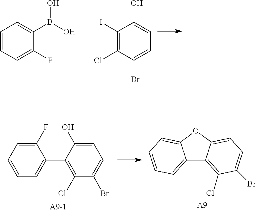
C1=CC=C(F)C(B(O)O)=C1.C1(I)=C(Cl)C(Br)=CC=C1O.C1(F)=CC=CC=C1C1=C(Cl)C(Br)=CC=C1O.C12=CC=CC=C1OC1=CC=C(Br)C(Cl)=C21.[A9]
